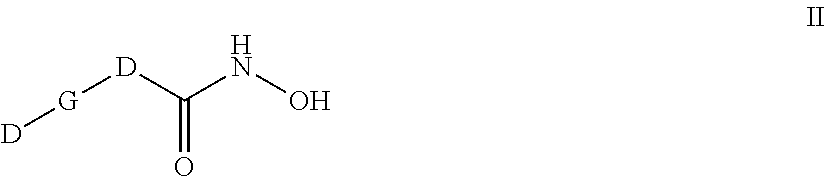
[G]([D])[D]C(NO)=O
